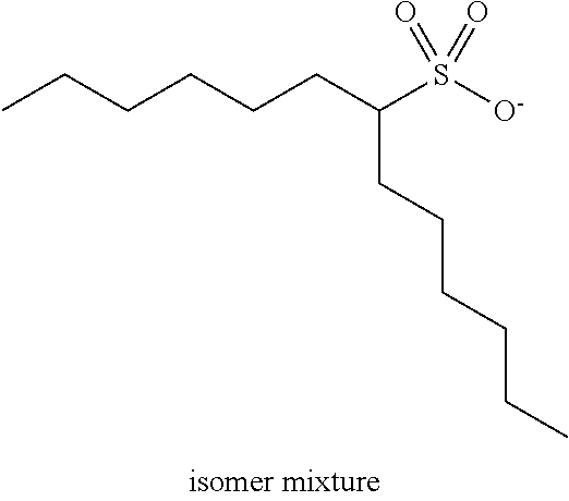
CCCCCCC(S([O-])(=O)=O)CCCCCC
